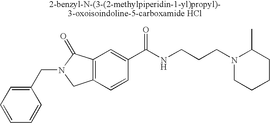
C1=CC=C(CN2CC3=C(C2=O)C=C(C(NCCCN2CCCCC2C)=O)C=C3)C=C1
